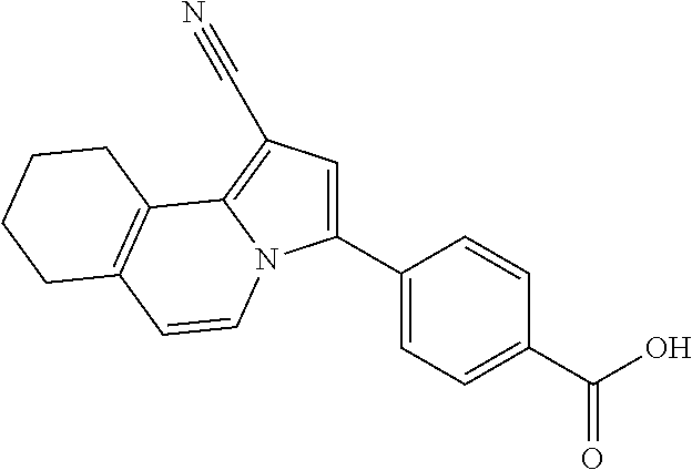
C1(C2=CC=C(C(O)=O)C=C2)=CC(C#N)=C2N1C=CC1=C2CCCC1
